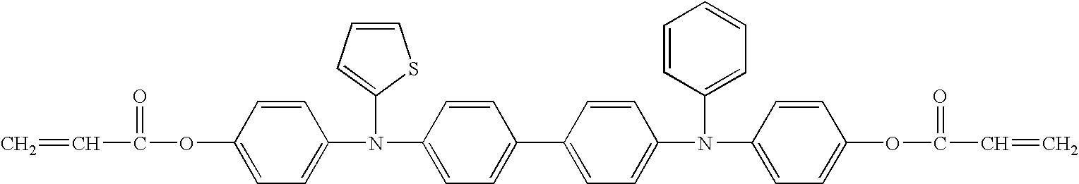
C=CC(=O)OC1=CC=C(N(C2=CC=C(C3=CC=C(N(C4=CC=CC=C4)C4=CC=C(OC(=O)C=C)C=C4)C=C3)C=C2)C2=CC=CS2)C=C1
